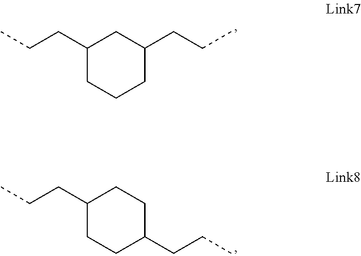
C1(CCC)CCCC(CCC)C1.C1(CCC)CCC(CCC)CC1
